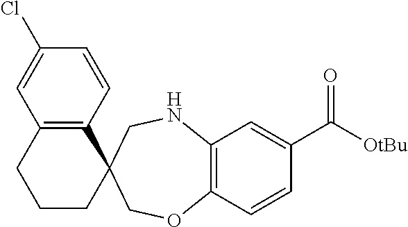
C1=C(Cl)C=CC2=C1CCCC21CNC2=C(OC1)C=CC(C([OtBu])=O)=C2
